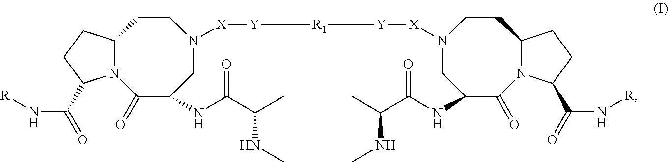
[R]NC(=O)C1N2C(=O)C(NC(C(C)NC)=O)CN([X][Y][R1][Y][X]N3CC(NC(C(C)NC)=O)C(=O)N4C(CC3)CCC4C(=O)N[R])CCC2CC1
